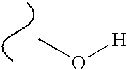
CO[H]
